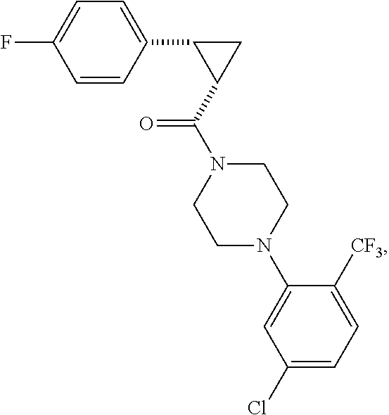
C1=CC(C2C(C(N3CCN(C4=CC(Cl)=CC=C4[CF3])CC3)=O)C2)=CC=C1F
